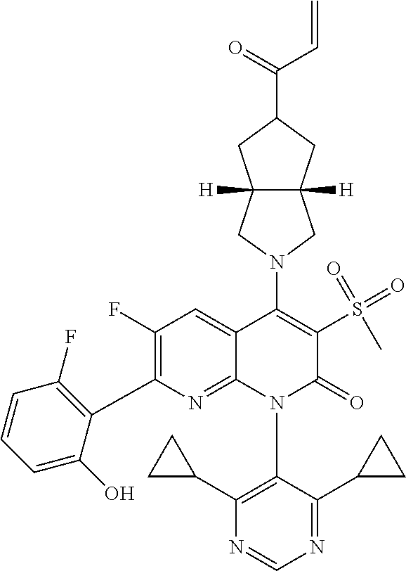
N1=CN=C(C2CC2)C(N2C(=O)C(S(=O)(=O)C)=C(N3CC4([H])C([H])(C3)CC(C(=O)C=C)C4)C3=CC(F)=C(C4=C(F)C=CC=C4O)N=C23)=C1C1CC1
